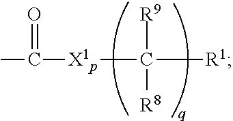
CC([X1p]C([R1])([R9])[R8])=O
